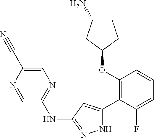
C1(OC2=C(C3=CC(NC4=NC=C(C#N)N=C4)=NN3)C(F)=CC=C2)CCC(N)C1
